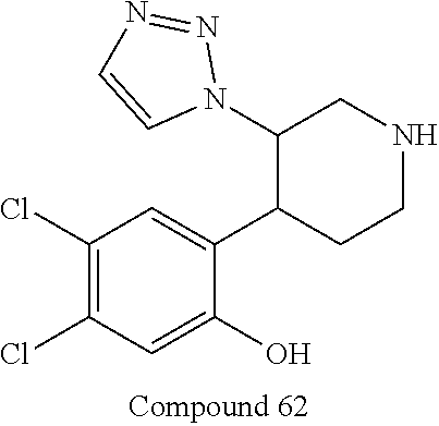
C1(Cl)=C(Cl)C=C(O)C(C2CCNCC2N2N=NC=C2)=C1
